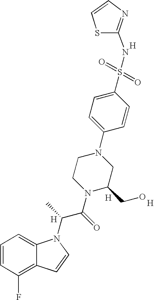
C1=CC(F)=C2C(=C1)N(C(C(N1C(CO)CN(C3=CC=C(S(=O)(=O)NC4=NC=CS4)C=C3)CC1)=O)C)C=C2.[H].[H].[H].[H]
